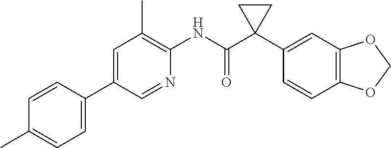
C1=CC(C2=CC(C)=C(NC(C3(C4=CC5=C(C=C4)OCO5)CC3)=O)N=C2)=CC=C1C
